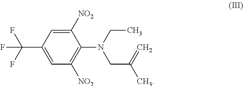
C1([NO2])=CC(C(F)(F)F)=CC([NO2])=C1N(CC)CC(C)=C
